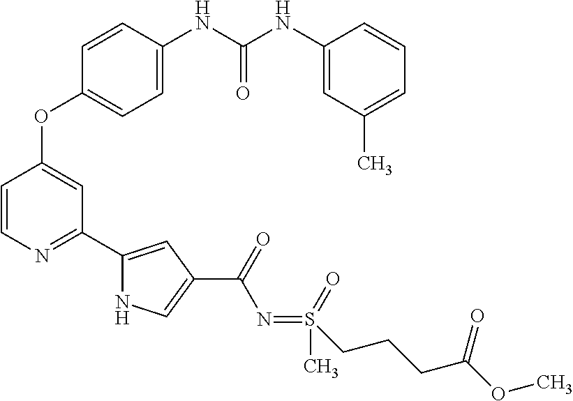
C1=CN=C(C2=CC(C(=O)N=S(C)(=O)CCCC(OC)=O)=CN2)C=C1OC1=CC=C(NC(NC2=CC(C)=CC=C2)=O)C=C1
